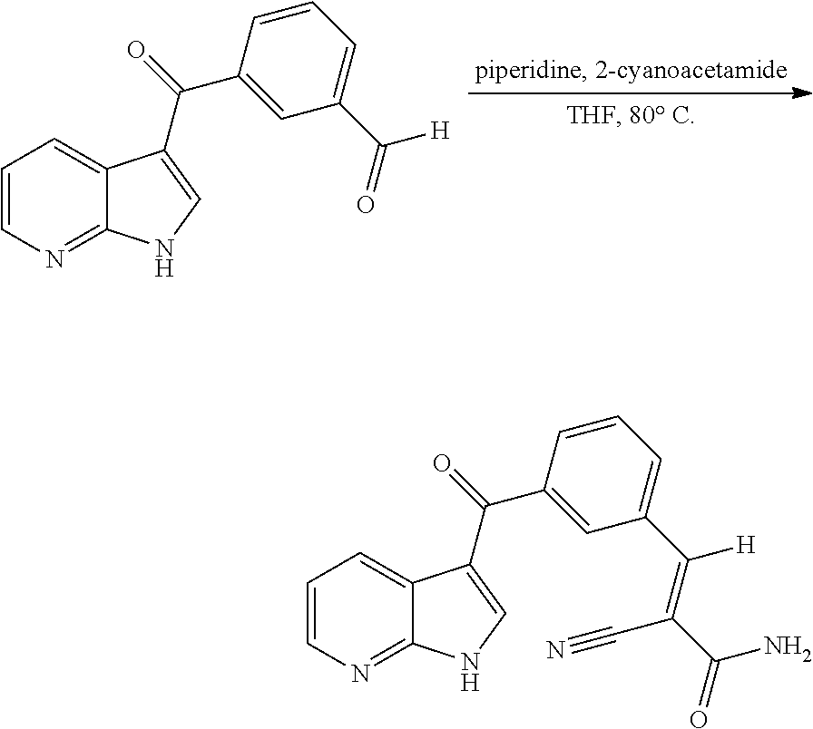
C1=CN=C2C(=C1)C(C(C1=CC(C(=O)[H])=CC=C1)=O)=CN2.C1=CN=C2C(=C1)C(C(C1=CC(C(=C(C#N)C(=O)N)[H])=CC=C1)=O)=CN2
